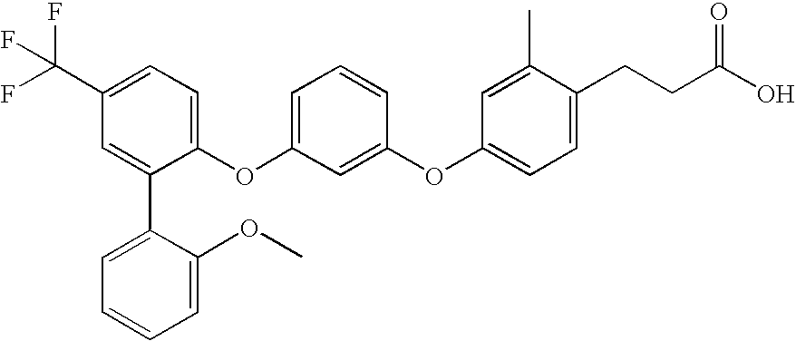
C1=C(C(F)(F)F)C=C(C2=CC=CC=C2OC)C(OC2=CC=CC(OC3=CC=C(CCC(O)=O)C(C)=C3)=C2)=C1
